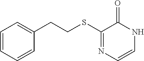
C1=CC=CC(CCSC2=NC=CNC2=O)=C1
